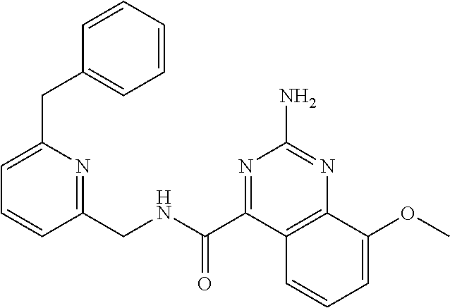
C1(CNC(C2=NC(N)=NC3=C2C=CC=C3OC)=O)=NC(CC2=CC=CC=C2)=CC=C1
